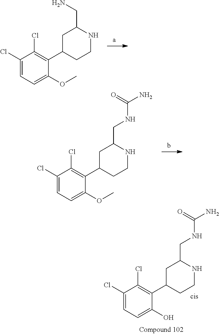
C1(Cl)=CC=C(OC)C(C2CCNC(CN)C2)=C1Cl.C1(Cl)=CC=C(O)C(C2CCNC(CNC(N)=O)C2)=C1Cl.C1(Cl)=CC=C(OC)C(C2CCNC(CNC(N)=O)C2)=C1Cl
